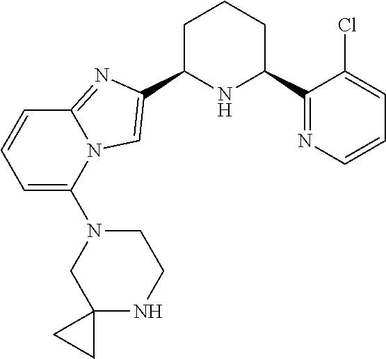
C1C(C2=CN3C(=N2)C=CC=C3N2CC3(NCC2)CC3)NC(C2=NC=CC=C2Cl)CC1
